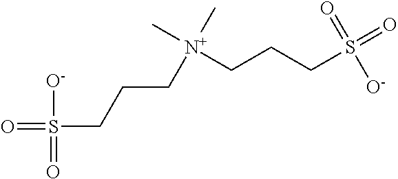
S(=O)(=O)(CCC[N+](CCCS(=O)(=O)[O-])(C)C)[O-]
